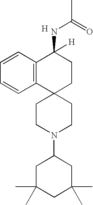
C1CN(C2CC(C)(C)CC(C)(C)C2)CCC12CCC(NC(C)=O)([H])C1=C2C=CC=C1.[H]
